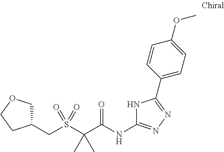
C(S(C(C(NC1=NN=C(C2=CC=C(OC)C=C2)N1)=O)(C)C)(=O)=O)C1COCC1
